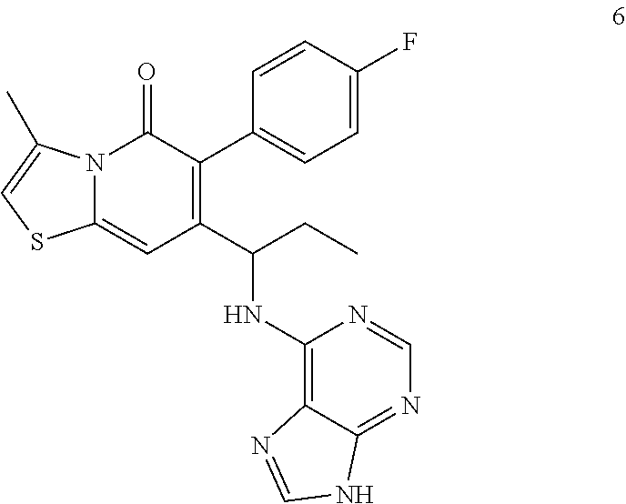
C1(C(CC)NC2=C3C(=NC=N2)NC=N3)=C(C2=CC=C(F)C=C2)C(=O)N2C(=C1)SC=C2C
